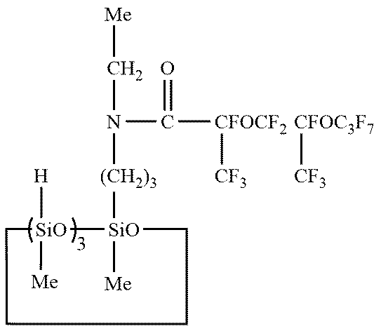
N(C(=O)[CFOCF2]([CF3])[CFOC3F7][CF3])(C[Me])[(CH2)3][SiO]1([Me])[SiO]([Me])([H])CCCC1
